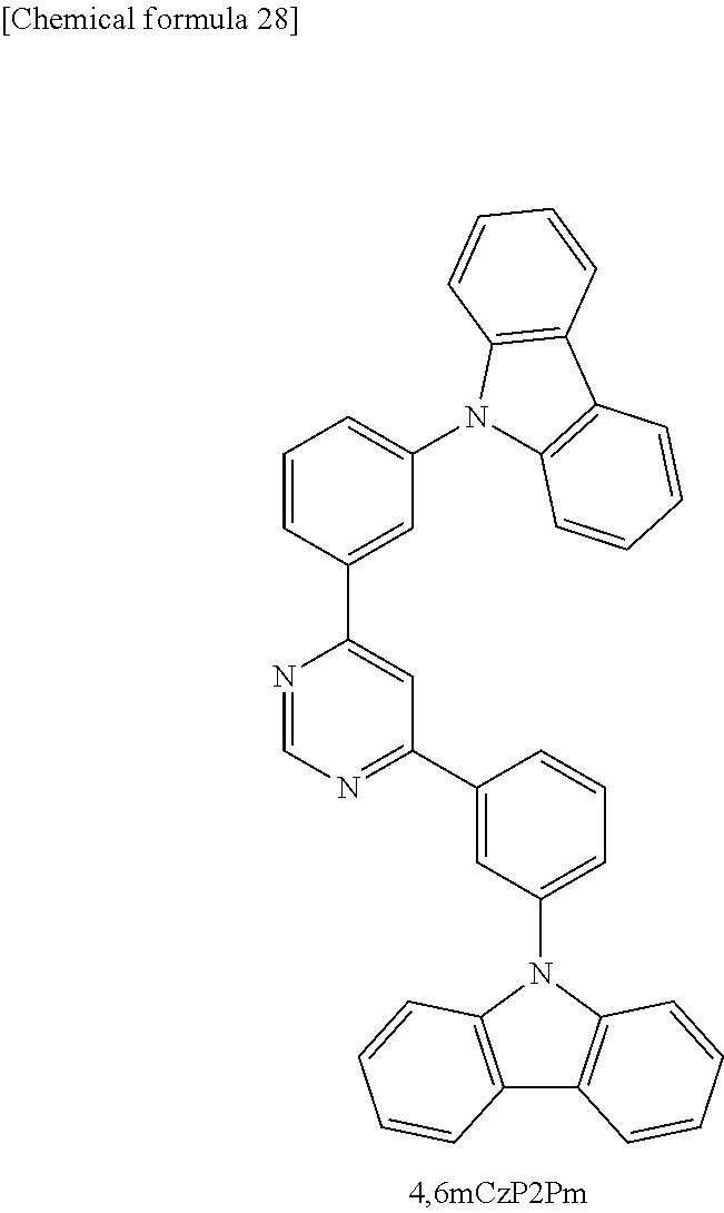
C1=CC(C2=CC(C3=CC(N4C5=C(C6=C4C=CC=C6)C=CC=C5)=CC=C3)=NC=N2)=CC(N2C3=C(C4=C2C=CC=C4)C=CC=C3)=C1
